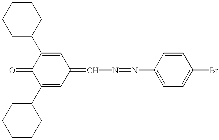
C1(C2CCCCC2)=CC(=CN=NC2=CC=C(Br)C=C2)C=C(C2CCCCC2)C1=O
